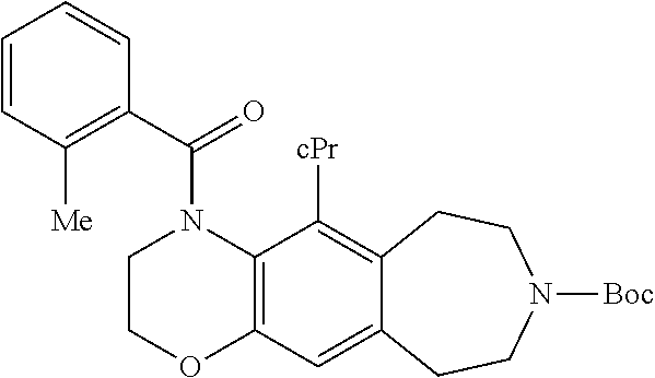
C1(C(=O)N2CCOC3=C2C([cPr])=C2C(=C3)CCN([Boc])CC2)=C([Me])C=CC=C1
